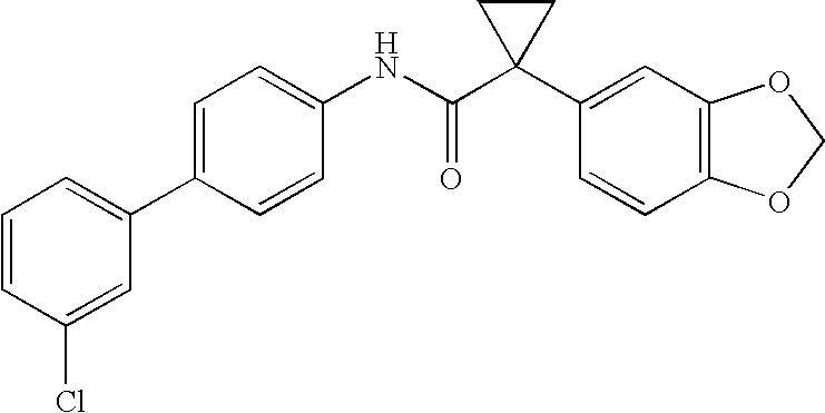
C1=C(C2=CC=CC(Cl)=C2)C=CC(NC(C2(C3=CC4=C(C=C3)OCO4)CC2)=O)=C1
